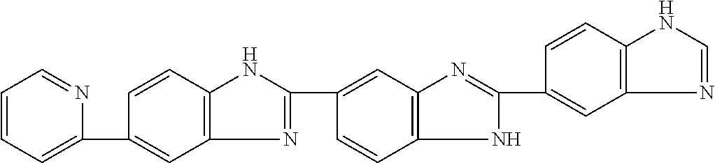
C1(C2=CC=CC=N2)=CC2=C(C=C1)NC(C1=CC3=C(C=C1)NC(C1=CC4=C(C=C1)NC=N4)=N3)=N2
